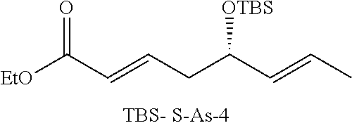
[EtO]C(C=CCC(C=CC)[OTBS])=O
